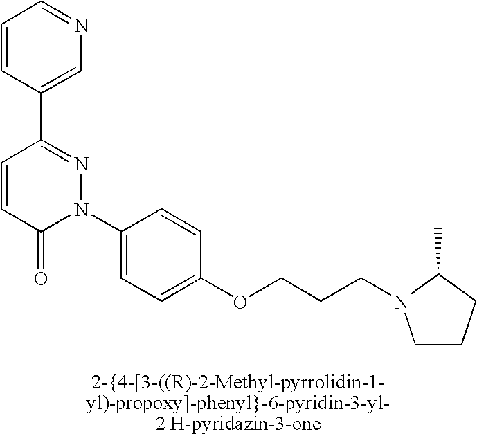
C1=CC(=O)N(C2=CC=C(OCCCN3CCCC3C)C=C2)N=C1C1=CN=CC=C1
